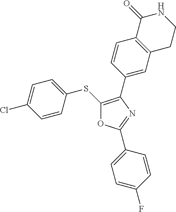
C1(SC2=CC=C(Cl)C=C2)=C(C2=CC3=C(C=C2)C(=O)NCC3)N=C(C2=CC=C(F)C=C2)O1
